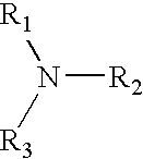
N([R2])([R3])[R1]
